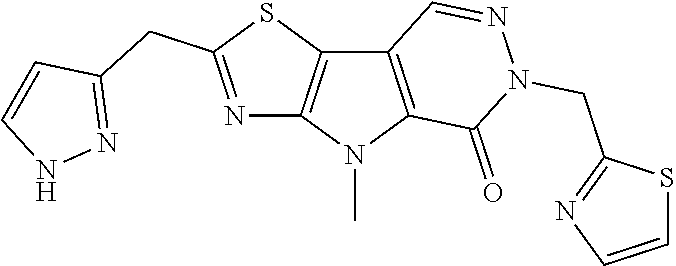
C12=C(N(C)C3=C1C=NN(CC1=NC=CS1)C3=O)N=C(CC1=NNC=C1)S2
